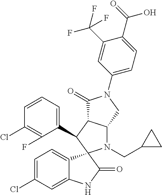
C1(C2C3C(N(CC4CC4)C24C2=CC=C(Cl)C=C2NC4=O)CN(C2=CC=C(C(=O)O)C(C(F)(F)F)=C2)C3=O)=CC=CC(Cl)=C1F
